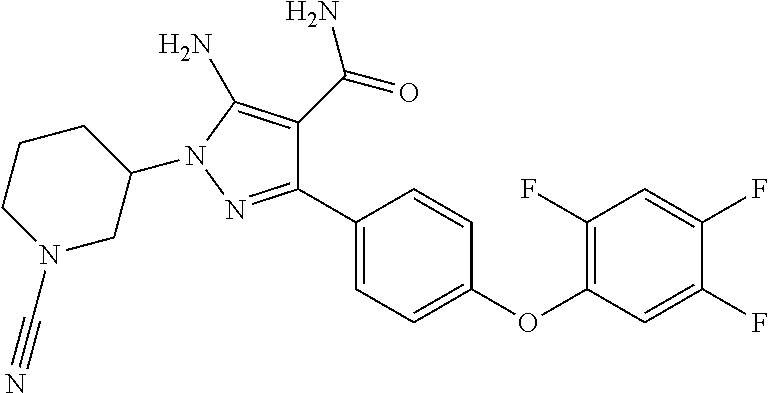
C1(C2=CC=C(OC3=C(F)C=C(F)C(F)=C3)C=C2)=NN(C2CCCN(C#N)C2)C(N)=C1C(=O)N
